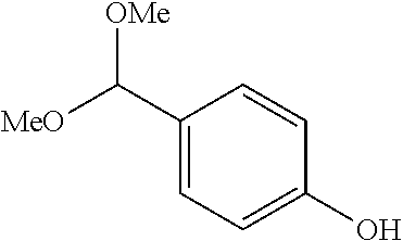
C1(C([MeO])[OMe])=CC=C(O)C=C1
